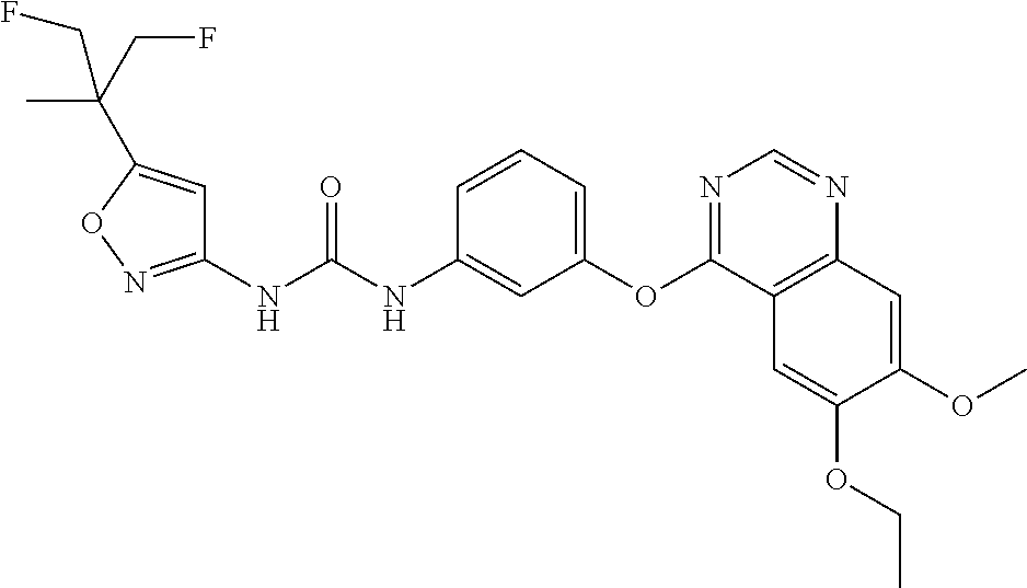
C1(NC(NC2=CC(OC3=NC=NC4=C3C=C(OCC)C(OC)=C4)=CC=C2)=O)=NOC(C(CF)(C)CF)=C1
